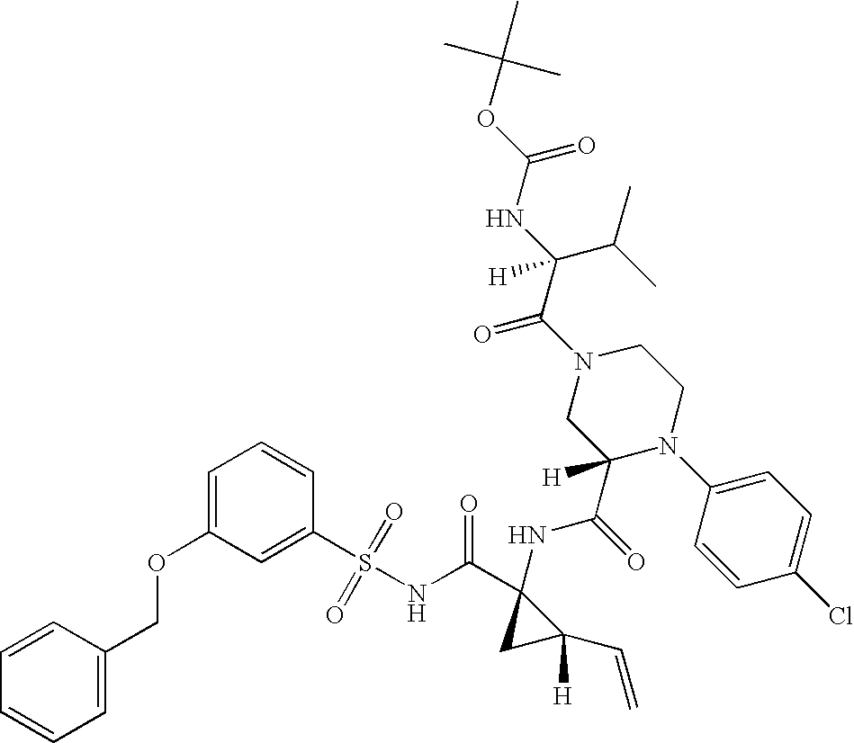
O(C1=CC=CC(S(NC(C2(NC(=O)C3([H])N(C4=CC=C(Cl)C=C4)CCN(C(C(C(C)C)(NC(=O)OC(C)(C)C)[H])=O)C3)CC2(C=C)[H])=O)(=O)=O)=C1)CC1=CC=CC=C1
